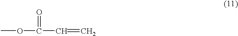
COC(=O)C=C
